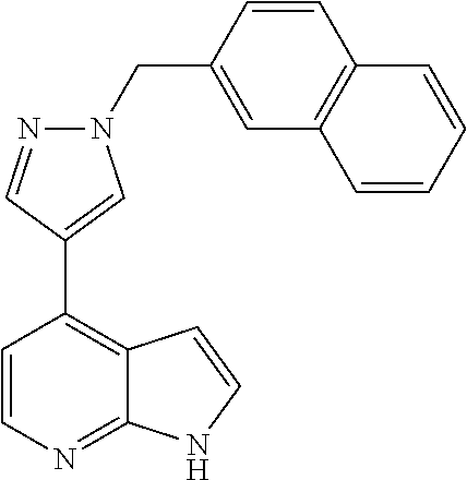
C1=CN=C2C(=C1C1=CN(CC3=CC4=C(C=C3)C=CC=C4)N=C1)C=CN2
